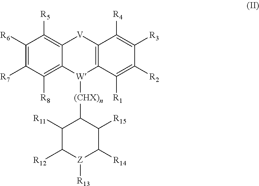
C1([R6])=C([R7])C([R8])=C2C(=C1[R5])[V]C1=C([W]2[(CHX)n]C2C([R11])C([R12])[Z]([R13])C([R14])C2[R15])C([R1])=C([R2])C([R3])=C1[R4]
